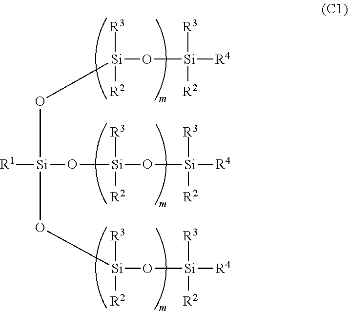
[Si]([R3])([R2])(O[Si]([R3])([R2])[R4])O[Si]([R1])(O[Si]([R3])([R2])O[Si]([R3])([R2])[R4])O[Si]([R3])([R2])O[Si]([R3])([R2])[R4]
